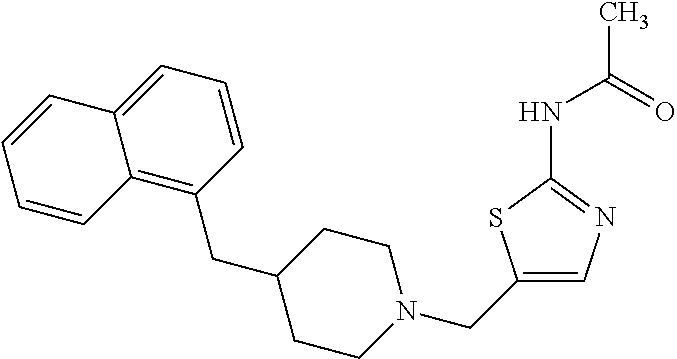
C1(CN2CCC(CC3=C4C(=CC=C3)C=CC=C4)CC2)=CN=C(NC(C)=O)S1
